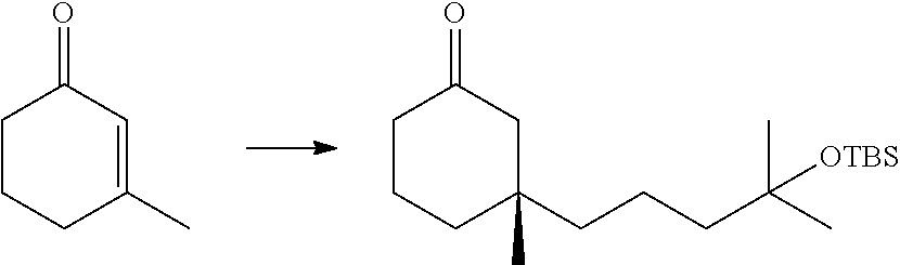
C1CCC(C)=CC1=O.C1CCC(CCCC(C)(C)[OTBS])(C)CC1=O
